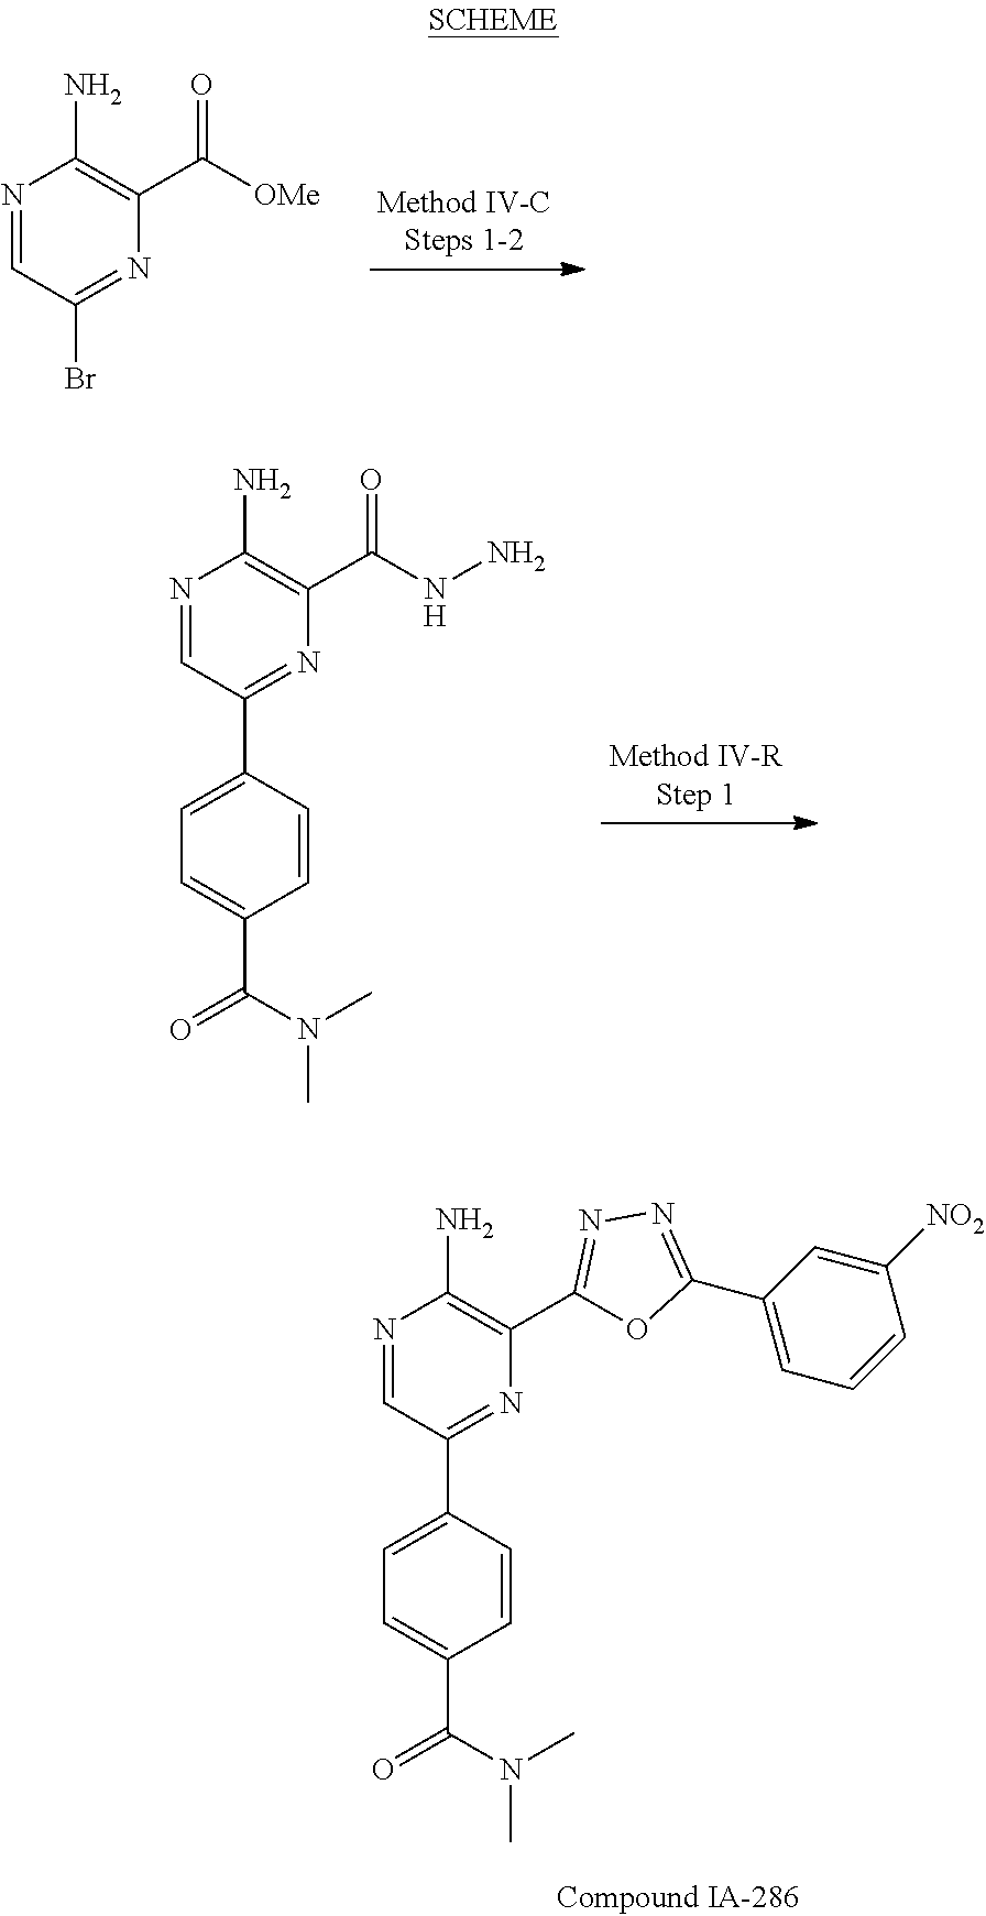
N1=CC(Br)=NC(C([OMe])=O)=C1N.N1=CC(C2=CC=C(C(N(C)C)=O)C=C2)=NC(C(NN)=O)=C1N.N1=CC(C2=CC=C(C(N(C)C)=O)C=C2)=NC(C2=NN=C(C3=CC=CC([NO2])=C3)O2)=C1N
